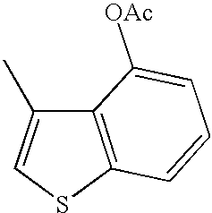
C12=C(SC=C1C)C=CC=C2[OAc]
